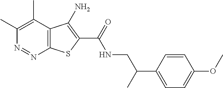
C1(C)=C(C)C2=C(N=N1)SC(C(=O)NCC(C1=CC=C(OC)C=C1)C)=C2N
